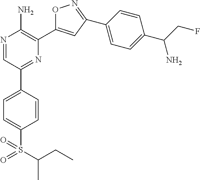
N1=CC(C2=CC=C(S(C(CC)C)(=O)=O)C=C2)=NC(C2=CC(C3=CC=C(C(N)CF)C=C3)=NO2)=C1N
